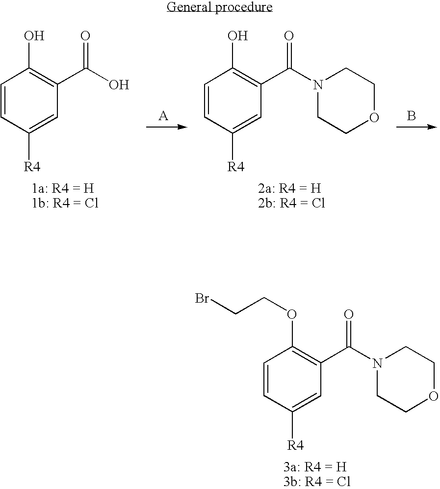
C1=CC([R4])=CC(C(O)=O)=C1O.C1=CC([R4])=CC(C(N2CCOCC2)=O)=C1O.B.C1=CC([R4])=CC(C(N2CCOCC2)=O)=C1OCCBr
